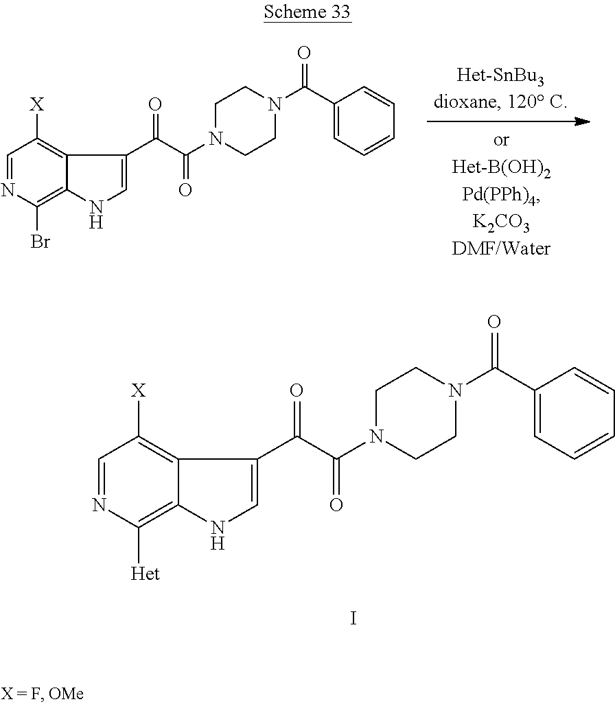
C1([X])=C2C(=C(Br)N=C1)NC=C2C(C(=O)N1CCN(C(C2=CC=CC=C2)=O)CC1)=O.C1([X])=C2C(=C([Het])N=C1)NC=C2C(C(=O)N1CCN(C(C2=CC=CC=C2)=O)CC1)=O.I
